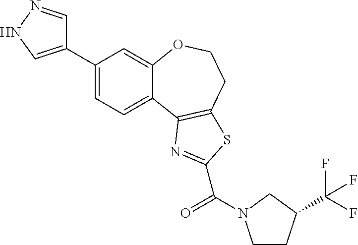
C1(C2=CNN=C2)=CC=C2C(=C1)OCCC1=C2N=C(C(N2CCC(C(F)(F)F)C2)=O)S1
